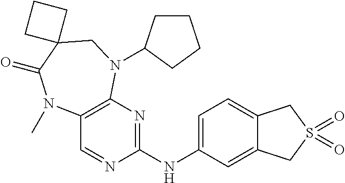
C12=CC=C(NC3=NC4=C(C=N3)N(C)C(=O)C3(CN4C4CCCC4)CCC3)C=C1CS(=O)(=O)C2
